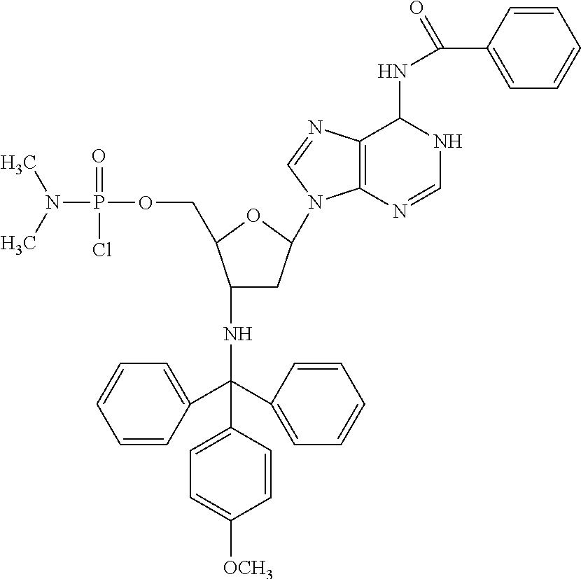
CN(C)P(OCC1C(NC(C2=CC=CC=C2)(C2=CC=CC=C2)C2=CC=C([OCH3])C=C2)CC(N2C3=C(C(NC(C4=CC=CC=C4)=O)NC=N3)N=C2)O1)(=O)Cl
